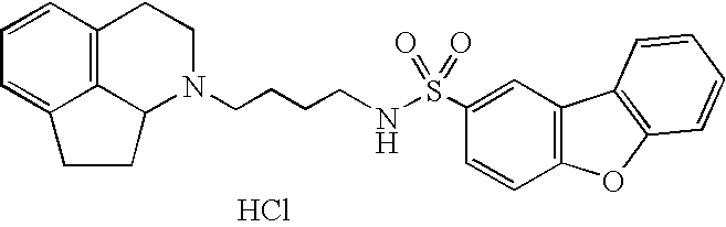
C12=C3C=CC=C1CCC2N(CCCCNS(=O)(=O)C1=CC2=C(C=C1)OC1=C2C=CC=C1)CC3.Cl
